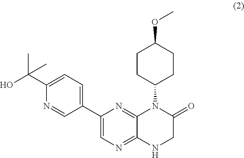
C1(C2=CN=C3C(=N2)N(C2CCC(OC)CC2)C(=O)CN3)=CC=C(C(O)(C)C)N=C1
